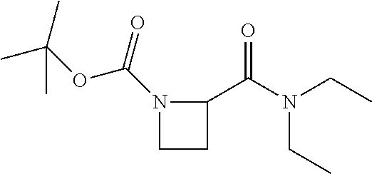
N1(C(=O)OC(C)(C)C)CCC1C(N(CC)CC)=O
